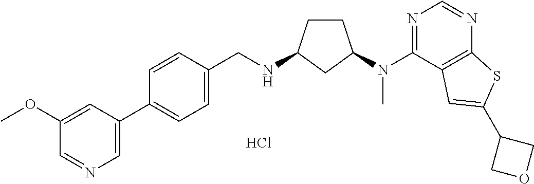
C1=CC(C2=CN=CC(OC)=C2)=CC=C1CNC1CCC(N(C2=NC=NC3=C2C=C(C2COC2)S3)C)C1.Cl
